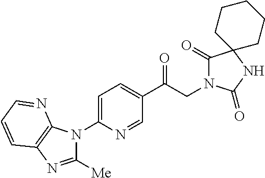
C1(C(CN2C(=O)C3(NC2=O)CCCCC3)=O)=CC=C(N2C([Me])=NC3=C2N=CC=C3)N=C1
